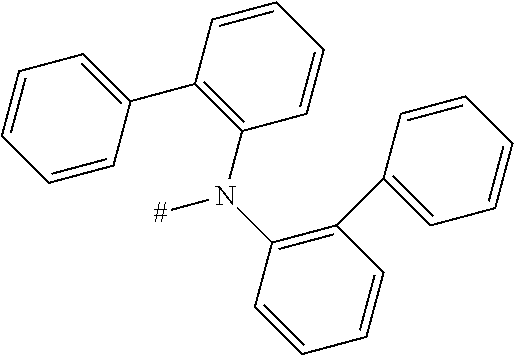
C1=CC(C2=C(N(C3=C(C4=CC=CC=C4)C=CC=C3)[#])C=CC=C2)=CC=C1
